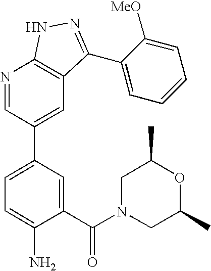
N1=CC(C2=CC=C(N)C(C(N3CC(C)OC(C)C3)=O)=C2)=CC2=C1NN=C2C1=CC=CC=C1[MeO]
